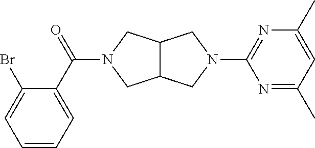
BrC1=CC=CC=C1C(=O)N1CC2C(C1)CN(C1=NC(C)=CC(C)=N1)C2
